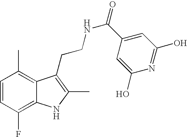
C1=CC(F)=C2C(=C1C)C(CCNC(=O)C1=CC(O)=NC(O)=C1)=C(C)N2
